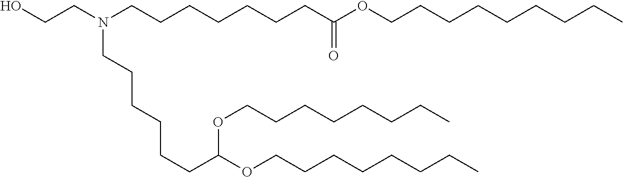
C(CCCCC)CCOC(CCCCCCN(CCCCCCCC(=O)OCCCCCCCCC)CCO)OCCCCCCCC
